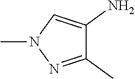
C1(C)=NN(C)C=C1N
